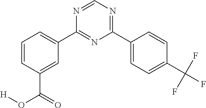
C1=CC(C(O[H])=O)=CC(C2=NC(C3=CC=C(C(F)(F)F)C=C3)=NC=N2)=C1
